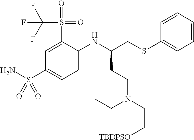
C(N(CC[TBDPSO])CCC(CSC1=CC=CC=C1)NC1=CC=C(S(N)(=O)=O)C=C1S(=O)(=O)C(F)(F)F)C
